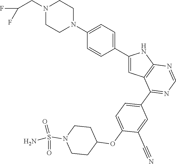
C1(C2=CC=C(N3CCN(CC(F)F)CC3)C=C2)=CC2=C(N1)N=CN=C2C1=CC=C(OC2CCN(S(=O)(N)=O)CC2)C(C#N)=C1
